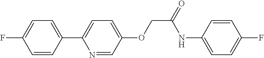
C1(C2=CC=C(OCC(=O)NC3=CC=C(F)C=C3)C=N2)=CC=C(F)C=C1
